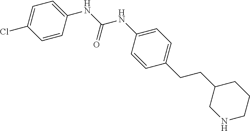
N(C(NC1=CC=C(CCC2CNCCC2)C=C1)=O)C1=CC=C(Cl)C=C1
